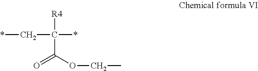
[R4]C(*)(C*)C(OCC)=O
